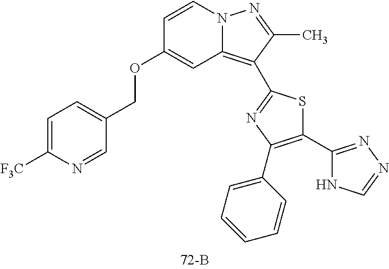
C1=CN2C(=C(C3=NC(C4=CC=CC=C4)=C(C4=NN=CN4)S3)C(C)=N2)C=C1OCC1=CC=C([F3C])N=C1
